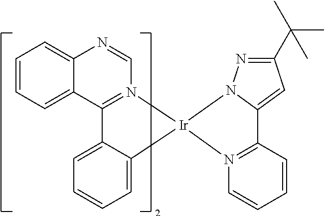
C12=CC=CC=C1C1=N(C=N2)[Ir]2(C3=CC=CC=C13)N1N=C(C(C)(C)C)C=C1C1=N2C=CC=C1
